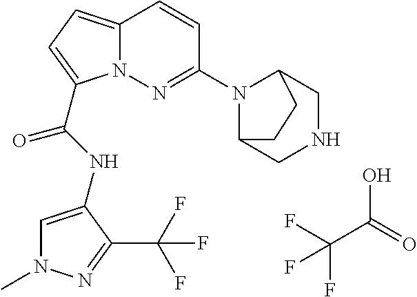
OC(=O)C(F)(F)F.C12=CC=C(C(NC3=CN(C)N=C3C(F)(F)F)=O)N1N=C(N1C3CNCC1CC3)C=C2
